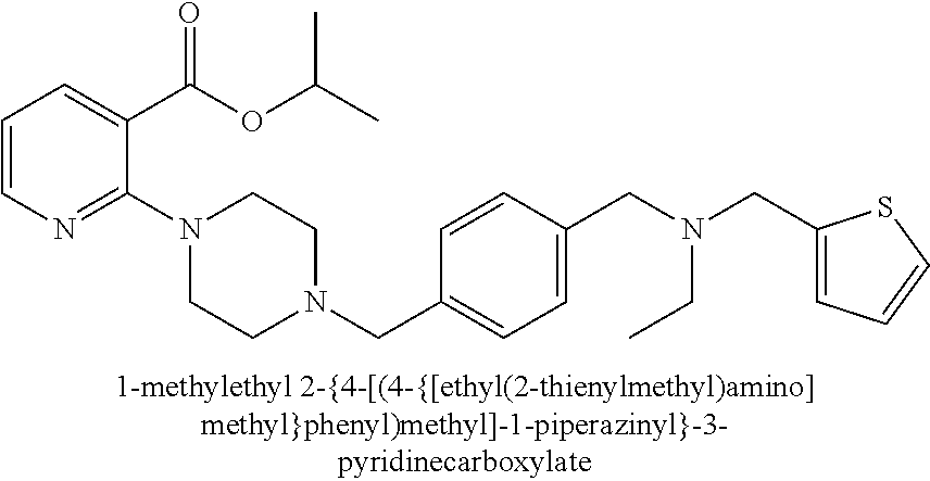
C1=CN=C(N2CCN(CC3=CC=C(CN(CC4=CC=CS4)CC)C=C3)CC2)C(C(OC(C)C)=O)=C1
